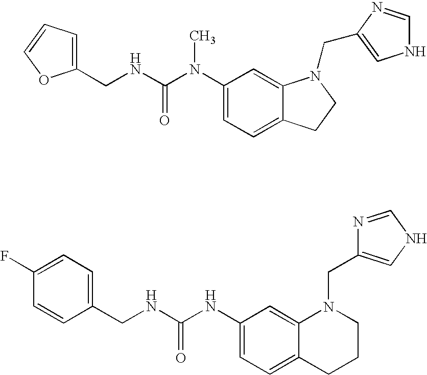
C1(N(C(=O)NCC2=CC=CO2)C)=CC=C2C(=C1)N(CC1=CNC=N1)CC2.C1(NC(=O)NCC2=CC=C(F)C=C2)=CC=C2C(=C1)N(CC1=CNC=N1)CCC2
